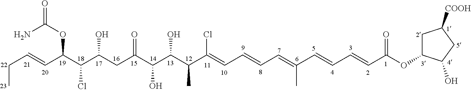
C(C=CC(C(C(CC(C(C(C(C(=CC=CC=C(C=CC=CC(OC1CC([COOH])CC1O)=O)C)Cl)C)O)O)=O)O)Cl)OC(=O)N)C
